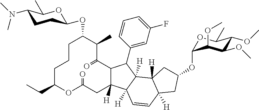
C12C([H])(CC(=O)OC(CC)CCCC(OC3OC(C)C(N(C)C)CC3)C(C)C1=O)C1([H])C([H])(C2C2=CC(F)=CC=C2)C2([H])C([H])(C=C1)CC(OC1OC(C)C(OC)C(OC)C1OC)C2
